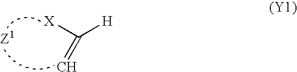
C([H])([X])=C
